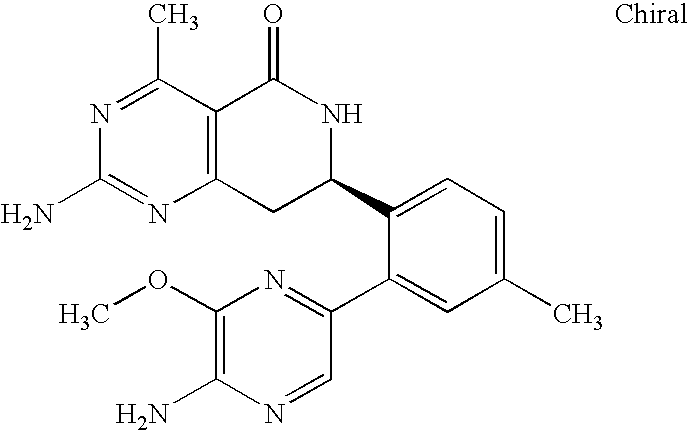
N1=C(C)C2=C(N=C1N)CC(C1=CC=C(C)C=C1C1=NC(OC)=C(N)N=C1)NC2=O
